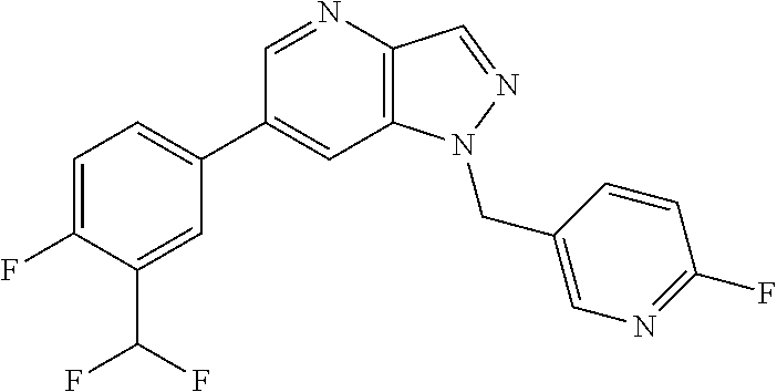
C1(C2=CC=C(F)C(C(F)F)=C2)=CC2=C(C=NN2CC2=CN=C(F)C=C2)N=C1
